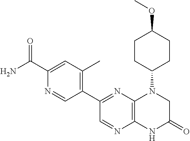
C12=C(N=C(C3=C(C)C=C(C(N)=O)N=C3)C=N1)N(C1CCC(OC)CC1)CC(=O)N2
